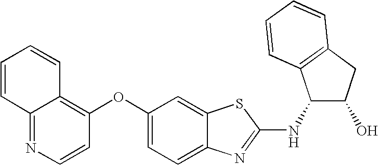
N1=C2C(=C(OC3=CC=C4C(=C3)SC(NC3C(O)CC5=C3C=CC=C5)=N4)C=C1)C=CC=C2
